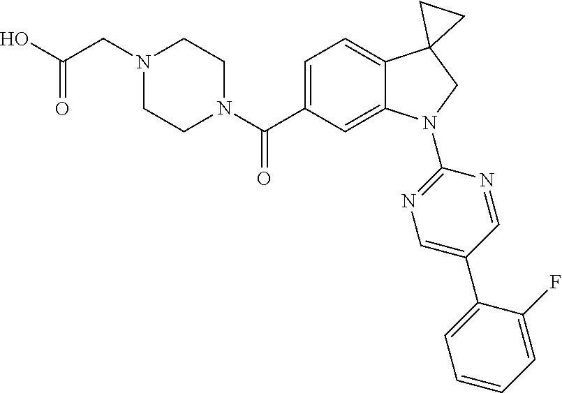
N1(C(C2=CC=C3C(=C2)N(C2=NC=C(C4=CC=CC=C4F)C=N2)CC32CC2)=O)CCN(CC(O)=O)CC1
